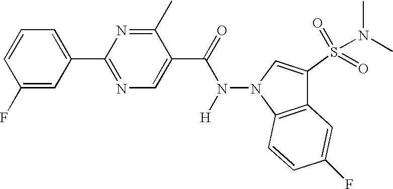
C1(F)=CC(C2=NC=C(C(=O)N(N3C4=C(C(S(=O)(=O)N(C)C)=C3)C=C(F)C=C4)[H])C(C)=N2)=CC=C1
